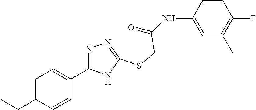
C1=C(NC(=O)CSC2=NN=C(C3=CC=C(CC)C=C3)N2)C=CC(F)=C1C
